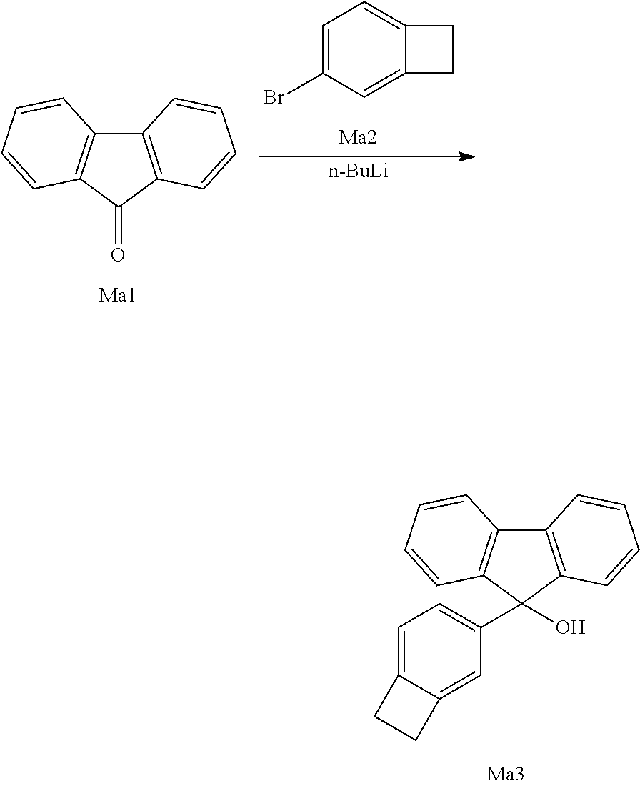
C12=C(C(O)(C3=CC=C4C(=C3)CC4)C3=C1C=CC=C3)C=CC=C2.C12=C(C(=O)C3=C1C=CC=C3)C=CC=C2.C1=C(Br)C=C2C(=C1)CC2.[n-BuLi]
